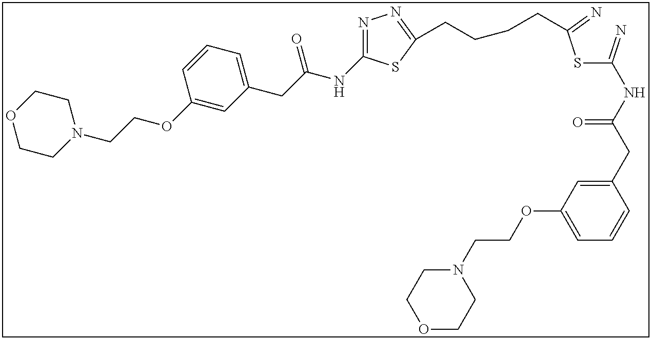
N1=C(NC(CC2=CC=CC(OCCN3CCOCC3)=C2)=O)SC(CCCCC(SC(=N)NC(CC2=CC(OCCN3CCOCC3)=CC=C2)=O)=N)=N1
